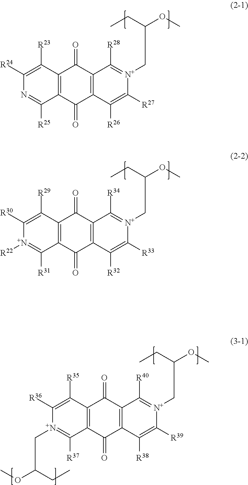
C12=C(C([R26])=C([R27])[N+](CC(CC)OC)=C1[R28])C(=O)C1=C(C2=O)C([R23])=C([R24])N=C1[R25].C12=C(C([R32])=C([R33])[N+](CC(CC)OC)=C1[R34])C(=O)C1=C(C2=O)C([R29])=C([R30])[N+]([R22])=C1[R31].C12=C(C([R38])=C([R39])[N+](CC(CC)OC)=C1[R40])C(=O)C1=C(C2=O)C([R35])=C([R36])[N+](CC(OC)CC)=C1[R37]
